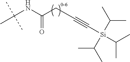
C(NC(CC#C[Si](C(C)C)(C(C)C)C(C)C)=O)(C)(C)C
